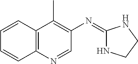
C12=C(N=CC(N=C3NCCN3)=C1C)C=CC=C2
